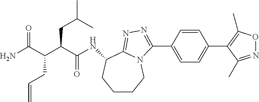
NC(C(C(C(NC1C2=NN=C(C3=CC=C(C4=C(C)ON=C4C)C=C3)N2CCCC1)=O)CC(C)C)CC=C)=O
